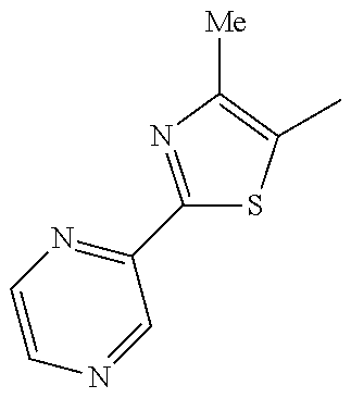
C1=CN=C(C2=NC([Me])=C(C)S2)C=N1
